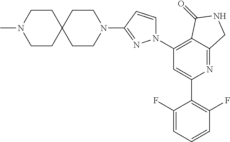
C1(N2C=CC(N3CCC4(CC3)CCN(C)CC4)=N2)=C2C(=NC(C3=C(F)C=CC=C3F)=C1)CNC2=O
